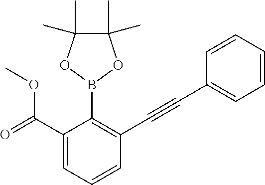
C1=CC(C#CC2=C(B3OC(C)(C)C(C)(C)O3)C(C(=O)OC)=CC=C2)=CC=C1
